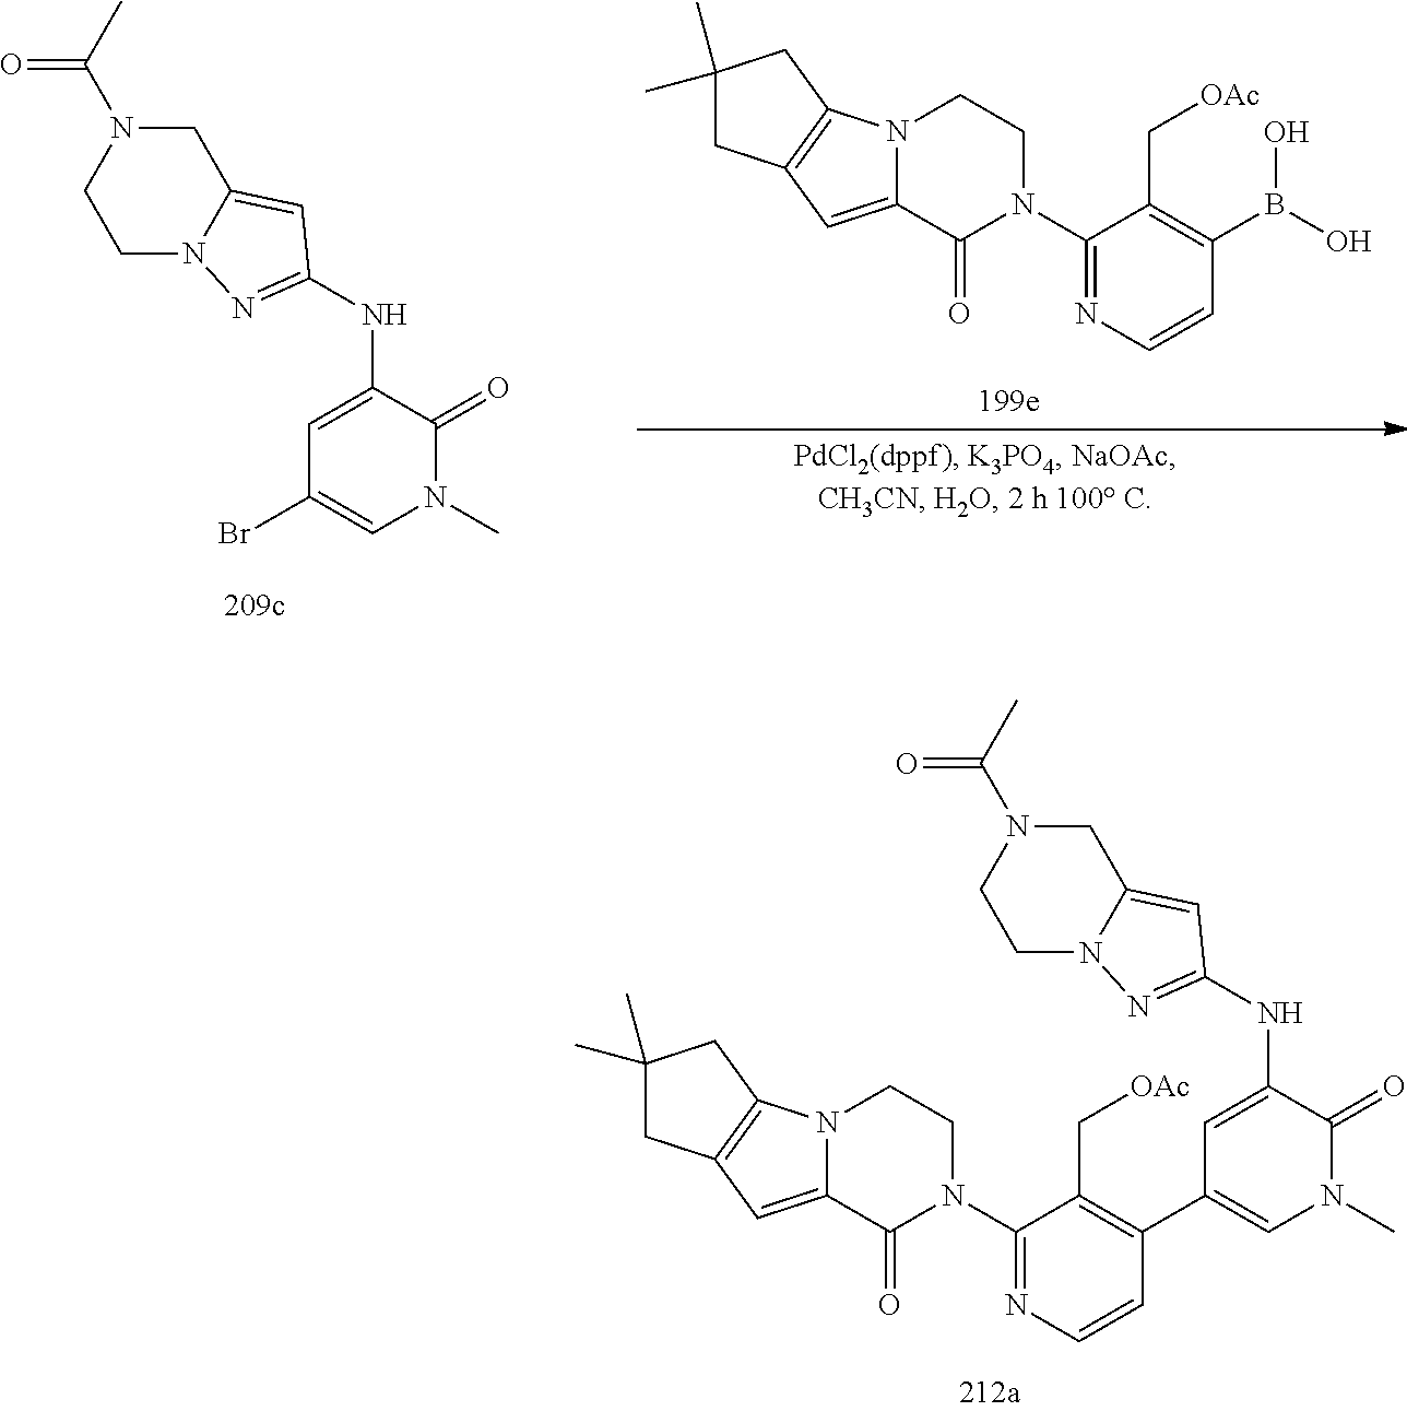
N12C(=CC3=C1CC(C)(C)C3)C(=O)N(C1=NC=CC(B(O)O)=C1C[OAc])CC2.C1=C(NC2=NN3CCN(C(C)=O)CC3=C2)C(=O)N(C)C=C1Br.N12C(=CC3=C1CC(C)(C)C3)C(=O)N(C1=NC=CC(C3=CN(C)C(=O)C(NC4=NN5C(=C4)CN(C(C)=O)CC5)=C3)=C1C[OAc])CC2
